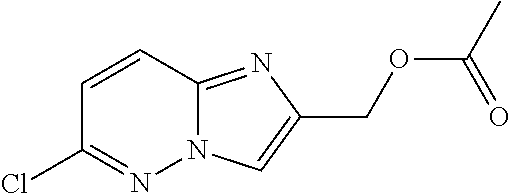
N12C(=NC(COC(C)=O)=C1)C=CC(Cl)=N2
